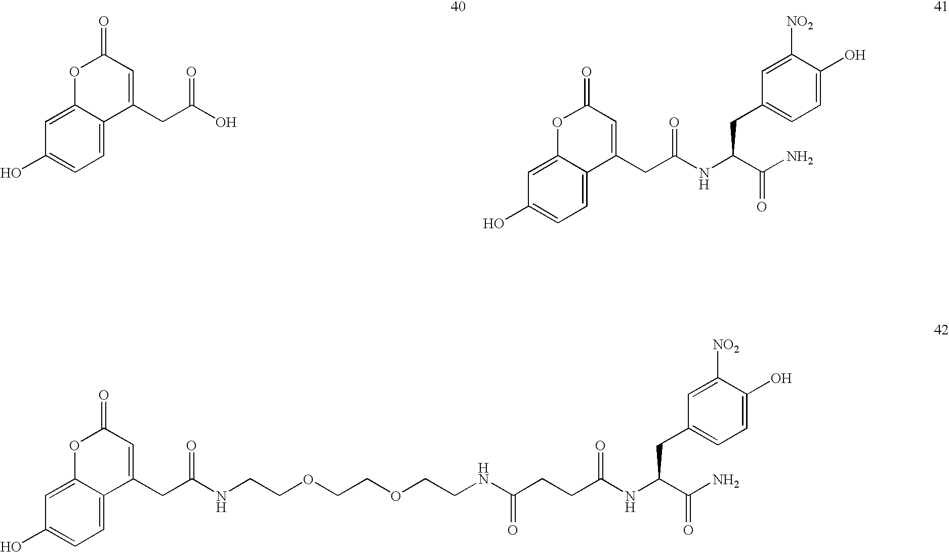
C(CC(NC(C(N)=O)CC1=CC=C(O)C([NO2])=C1)=O)C(NCCOCCOCCNC(CC1=CC(=O)OC2=CC(O)=CC=C21)=O)=O.C1=C2C(=CC(O)=C1)OC(=O)C=C2CC(NC(C(N)=O)CC1=CC=C(O)C([NO2])=C1)=O.C1=C2C(=CC(O)=C1)OC(=O)C=C2CC(O)=O
